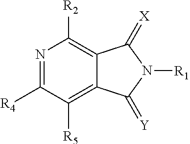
[R4]C1=NC([R2])=C2C(=C1[R5])C(=[Y])N([R1])C2=[X]
